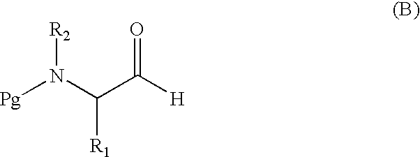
[Pg]N(C(C([H])=O)[R1])[R2]
